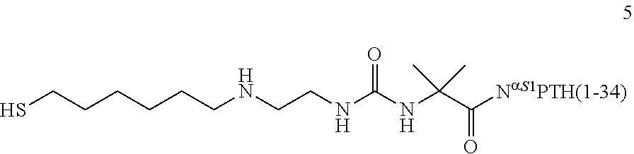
C(CNC(NC(C([NaS1PTH(1-34)])=O)(C)C)=O)NCCCCCCS
